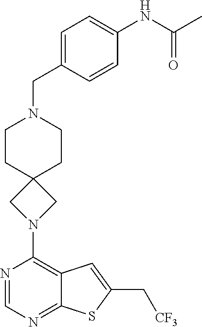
N1=CN=C2C(=C1N1CC3(C1)CCN(CC1=CC=C(NC(C)=O)C=C1)CC3)C=C(C[CF3])S2
